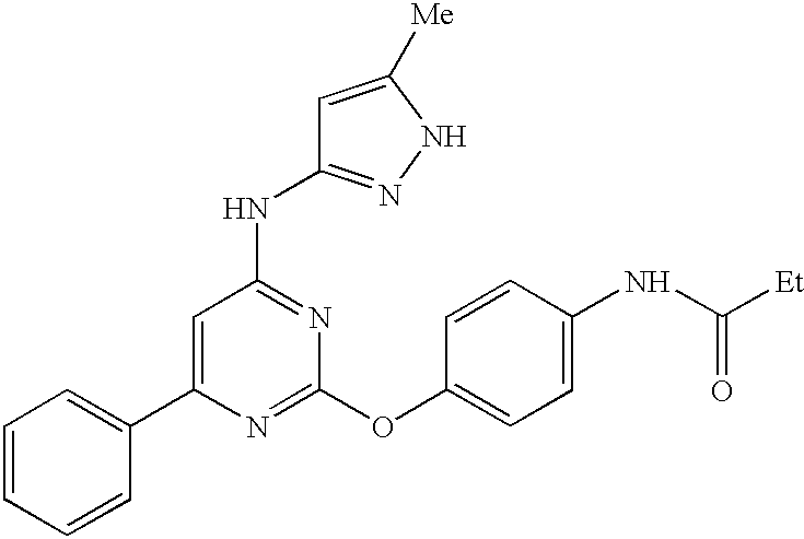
C1=C(C2=CC=CC=C2)N=C(OC2=CC=C(NC([Et])=O)C=C2)N=C1NC1=NNC([Me])=C1
